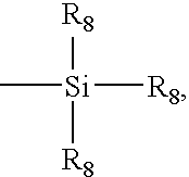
C[Si]([R8])([R8])[R8]
